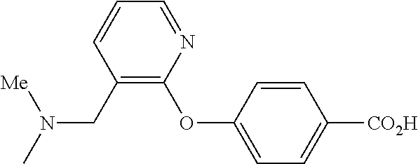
C1=CC(CN([Me])C)=C(OC2=CC=C([CO2H])C=C2)N=C1
